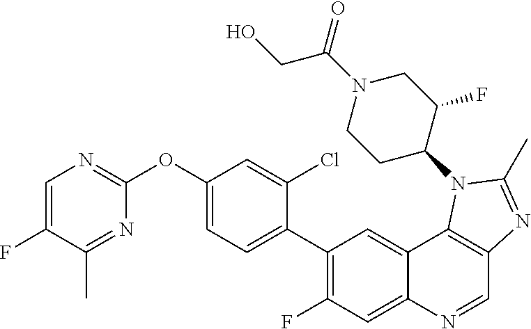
C1=C(F)C(C)=NC(OC2=CC=C(C3=C(F)C=C4C(=C3)C3=C(C=N4)N=C(C)N3C3C(F)CN(C(=O)CO)CC3)C(Cl)=C2)=N1
